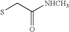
SCC([NHCH3])=O
